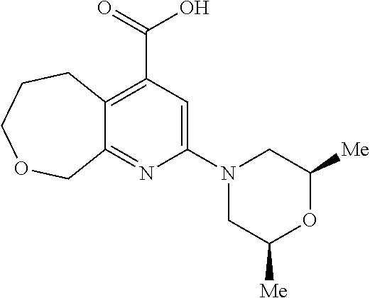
C12=C(C(=O)O)C=C(N3CC([Me])OC([Me])C3)N=C1COCCC2
